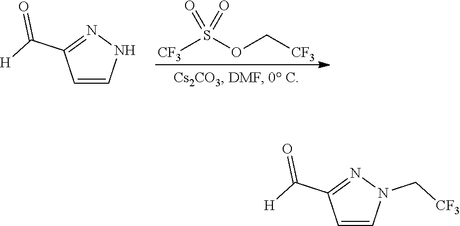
[CF3]S(OC[CF3])(=O)=O.C1=CNN=C1C([H])=O.C1=CN(C[CF3])N=C1C([H])=O
